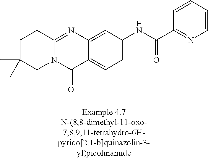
N12C(=NC3=CC(NC(C4=NC=CC=C4)=O)=CC=C3C1=O)CCC(C)(C)C2
